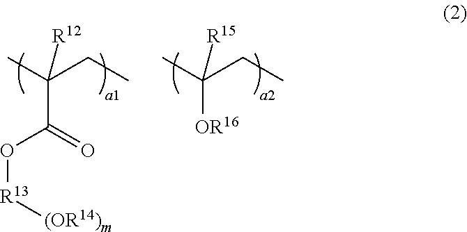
C(CC)(C)(C(=O)O[R13][(OR14)m])[R12].C(CC)(C)([OR16])[R15]
